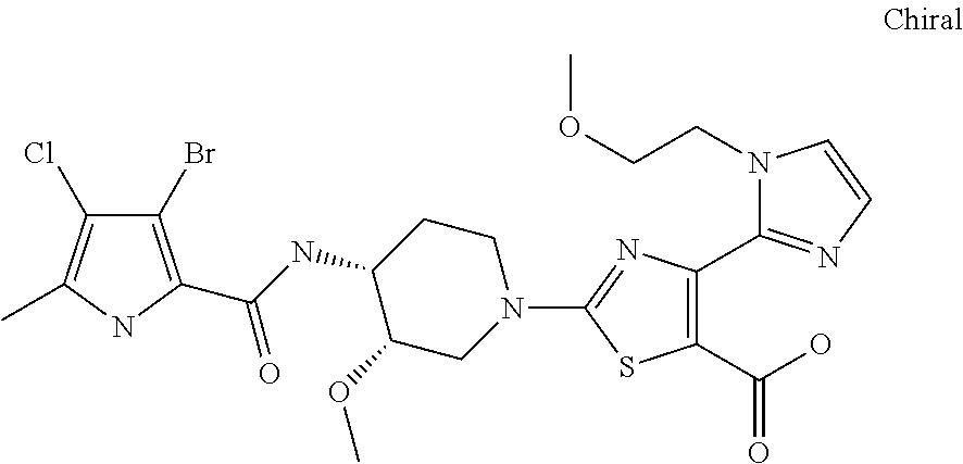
C1CC(NC(=O)C2=C(Br)C(Cl)=C(C)N2)C(OC)CN1C1=NC(C2=NC=CN2CCOC)=C(C(O)=O)S1
